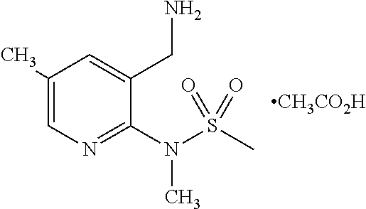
C1(C)=CN=C(N(S(C)(=O)=O)C)C(CN)=C1.[CH3CO2H]
